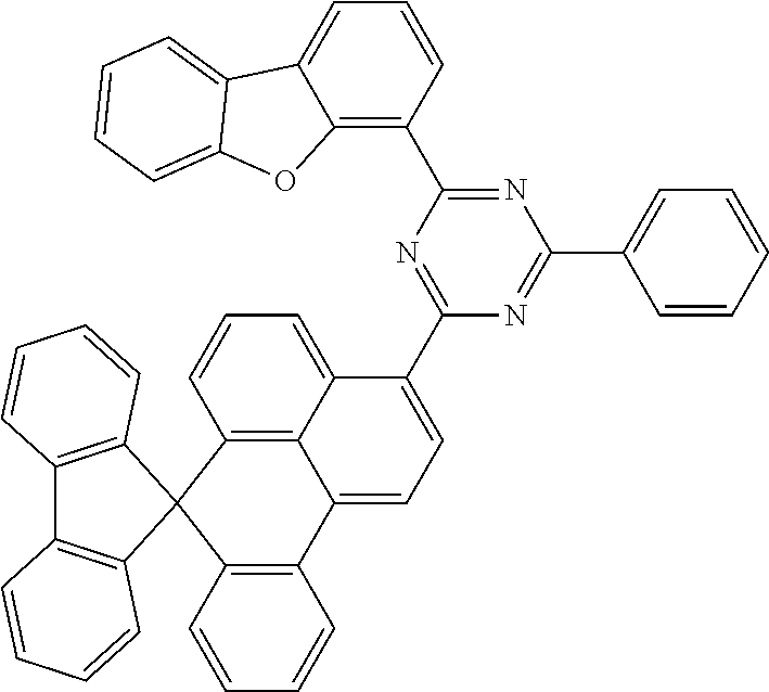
C12=C(C=CC=C1)C1(C3=C2C=CC=C3)C2=C(C3=CC=C(C4=NC(C5=C6C(=CC=C5)C5=CC=CC=C5O6)=NC(C5=CC=CC=C5)=N4)C4=CC=CC1=C34)C=CC=C2
